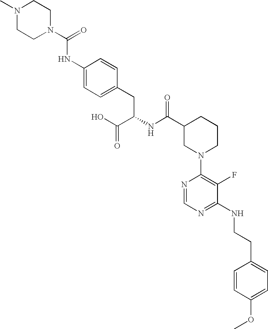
CN1CCN(C(=O)NC2=CC=C(CC(NC(C3CN(C4=C(F)C(NCCC5=CC=C(OC)C=C5)=NC=N4)CCC3)=O)C(O)=O)C=C2)CC1
